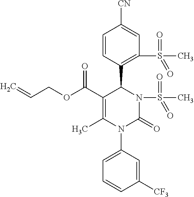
C1=CC(C2C(C(OCC=C)=O)=C(C)N(C3=CC=CC([CF3])=C3)C(=O)N2S(=O)(C)=O)=C(S(=O)(C)=O)C=C1[CN]
